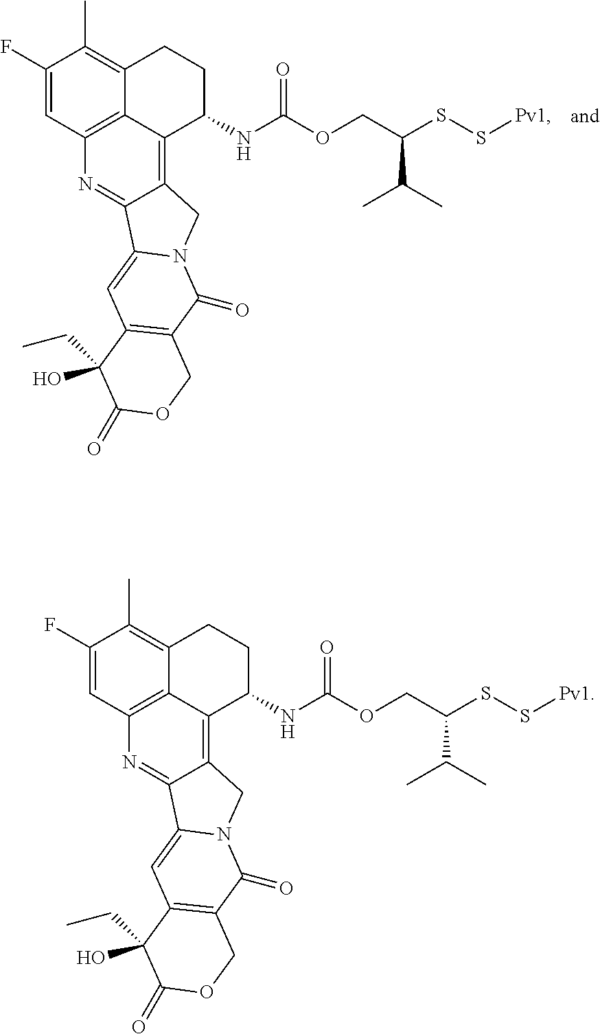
C1(F)=CC2=C3C(=C1C)CCC(NC(OCC(C(C)C)SS[Pv1])=O)C3=C1C(=N2)C2=CC3=C(C(=O)N2C1)COC(=O)C3(CC)O.C1(F)=CC2=C3C(=C1C)CCC(NC(OCC(C(C)C)SS[Pv1])=O)C3=C1C(=N2)C2=CC3=C(C(=O)N2C1)COC(=O)C3(CC)O
